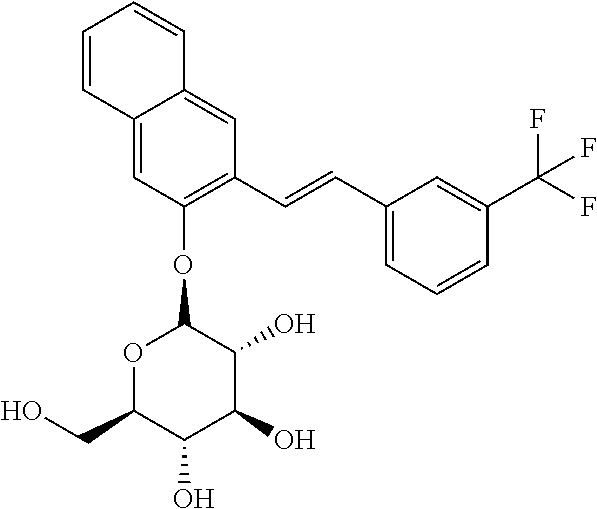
C1=C2C(=CC(C=CC3=CC=CC(C(F)(F)F)=C3)=C1OC1OC(CO)C(O)C(O)C1O)C=CC=C2
